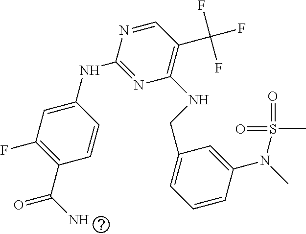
C1=CC(NC2=NC(NCC3=CC=CC(N(S(=O)(=O)C)C)=C3)=C(C(F)(F)F)C=N2)=CC(F)=C1C(N)=O
